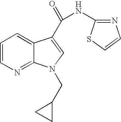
C1=CN=C2C(=C1)C(C(=O)NC1=NC=CS1)=CN2CC1CC1
